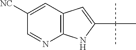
C1([NC])=CC2=C(N=C1)NC(C(C)(C)C)=C2
